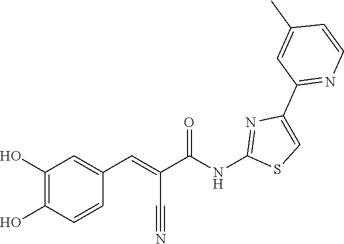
C1=CN=C(C2=CSC(NC(C(=CC3=CC(O)=C(O)C=C3)C#N)=O)=N2)C=C1C
